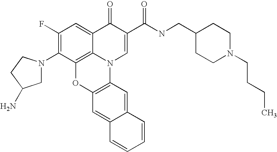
C1(F)=C(N2CC(N)CC2)C2=C3C(=C1)C(=O)C(C(NCC1CCN(CCCC)CC1)=O)=CN3C1=C(O2)C=C2C(=C1)C=CC=C2
